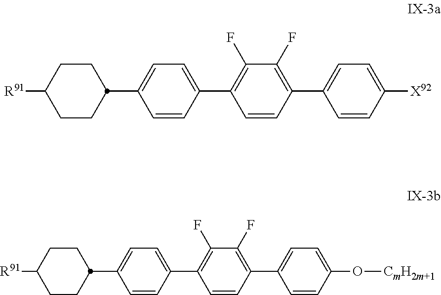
C1CC(C2=CC=C(C3=C(F)C(F)=C(C4=CC=C(O[CmH2m+1])C=C4)C=C3)C=C2)CCC1[R91].C1CC(C2=CC=C(C3=C(F)C(F)=C(C4=CC=C([X92])C=C4)C=C3)C=C2)CCC1[R91]
